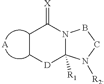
C1C[D]C2([R1])N(C1=[X])BCN2[R2].[A]
